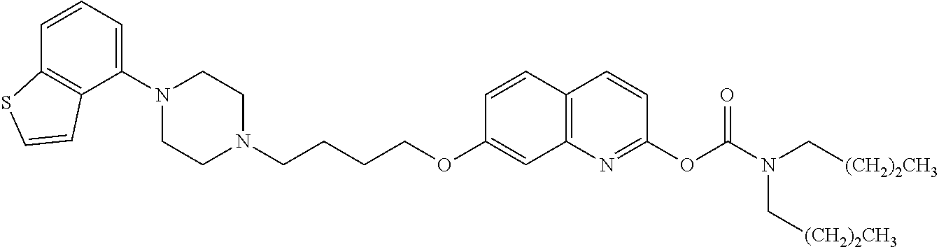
C1=CC2=C(C(N3CCN(CCCCOC4=CC5=C(C=C4)C=CC(OC(N(C[(CH2)2CH3])C[(CH2)2CH3])=O)=N5)CC3)=C1)C=CS2
